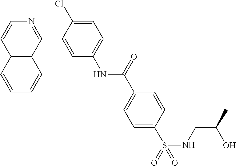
C12=C(C(C3=CC(NC(C4=CC=C(S(NCC(C)O)(=O)=O)C=C4)=O)=CC=C3Cl)=NC=C1)C=CC=C2
